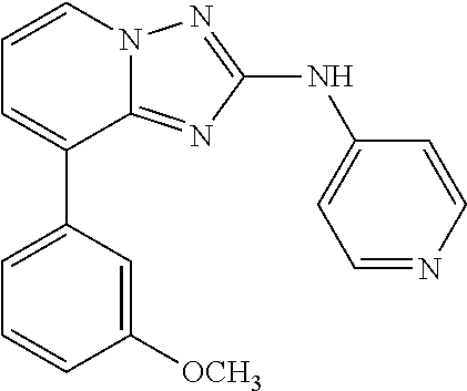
C1=CN2C(=NC(NC3=CC=NC=C3)=N2)C(C2=CC=CC([OCH3])=C2)=C1
